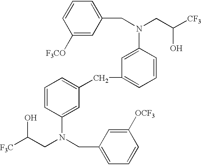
[F3C]C(CN(CC1=CC=CC([OCF3])=C1)C1=CC(CC2=CC=CC(N(CC([CF3])O)CC3=CC=CC([F3CO])=C3)=C2)=CC=C1)O
